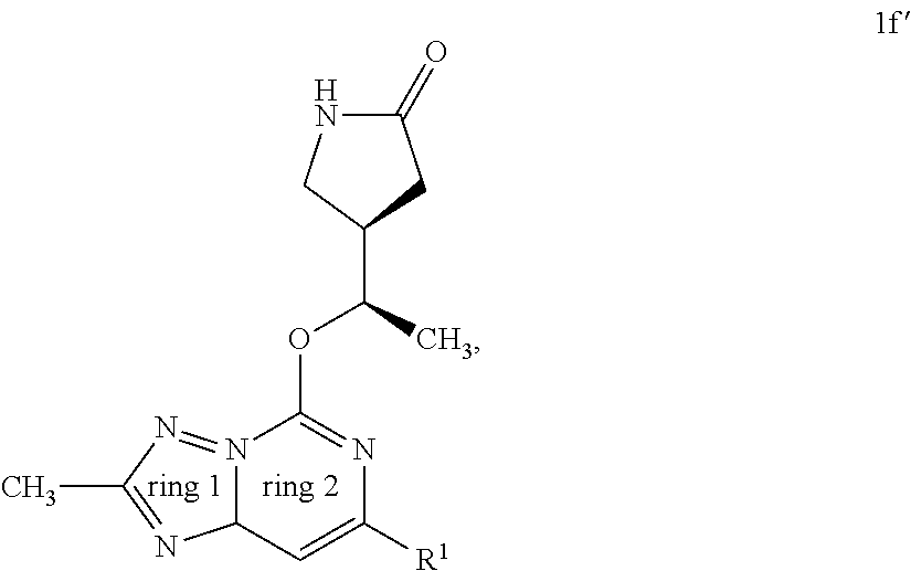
N12=NC(C)=NC1C=C([R1])N=C2OC(C)C1CNC(=O)C1
